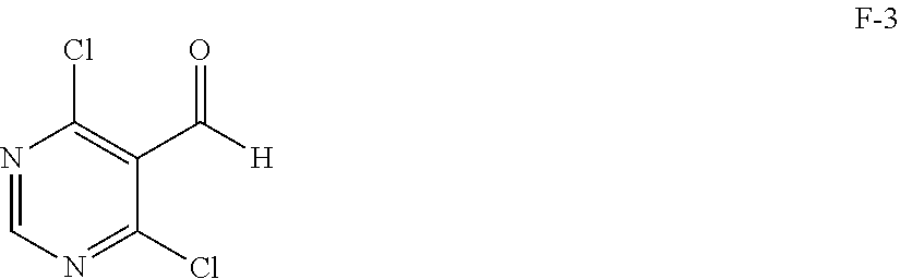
N1=CN=C(Cl)C(C([H])=O)=C1Cl
